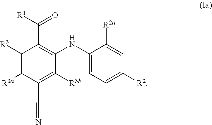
C1([R3])=C([R3a])C(C#N)=C([R3b])C(NC2=CC=C([R2])C=C2[R2a])=C1C(=O)[R1]
